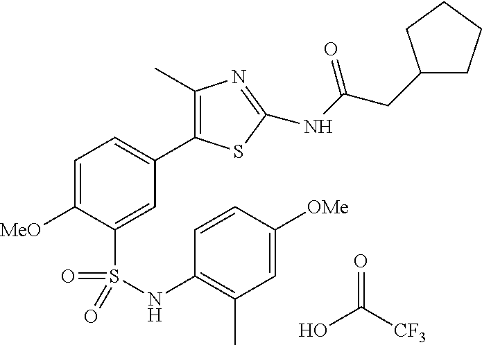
C1(C)=C(C2=CC=C([MeO])C(S(=O)(=O)NC3=C(C)C=C([OMe])C=C3)=C2)SC(NC(=O)CC2CCCC2)=N1.OC([CF3])=O
